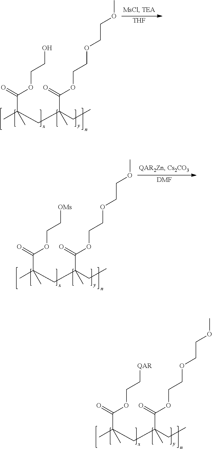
[THF].CC(CC(CC)(C(=O)OCCOCCOC)C)(C(=O)OCCO)C.CC(CC(CC)(C(=O)OCCOCCOC)C)(C(=O)OCC[OMs])C.[DMF].CC(CC(CC)(C(=O)OCCOCCOC)C)(C(=O)OCC[QAR])C
